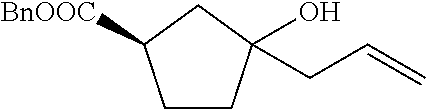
C1CC(CC=C)(O)CC1[BnOOC]
